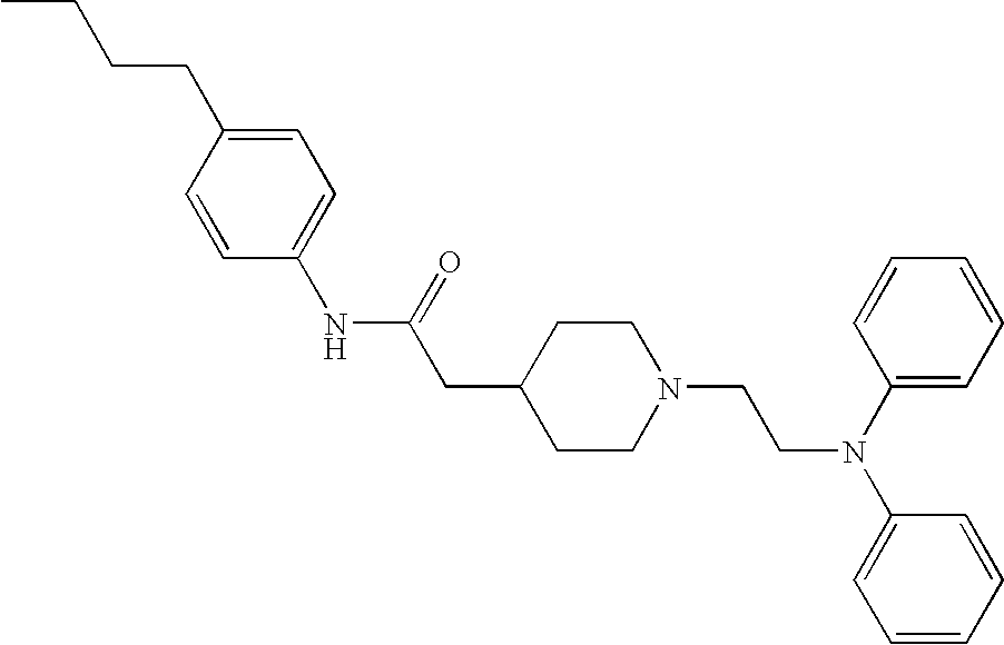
C1=CC(CCCC)=CC=C1NC(CC1CCN(CCN(C2=CC=CC=C2)C2=CC=CC=C2)CC1)=O
